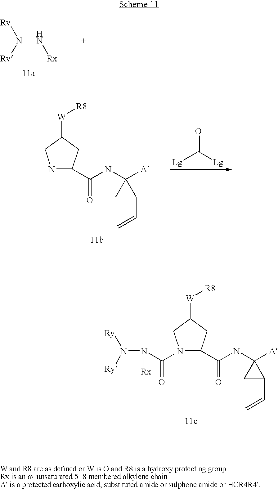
N1C(C(NC2([A])CC2C=C)=O)CC([W][R8])C1.[Lg]C([Lg])=O.N1(C(N(N([Ry])[Ry])[Rx])=O)C(C(NC2([A])CC2C=C)=O)CC([W][R8])C1.N(N[Rx])([Ry])[Ry]
